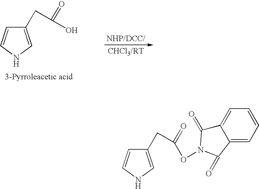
C1(CC(=O)O)=CNC=C1.[NHP/DCC/].C1(CC(=O)ON2C(=O)C3=CC=CC=C3C2=O)=CNC=C1
